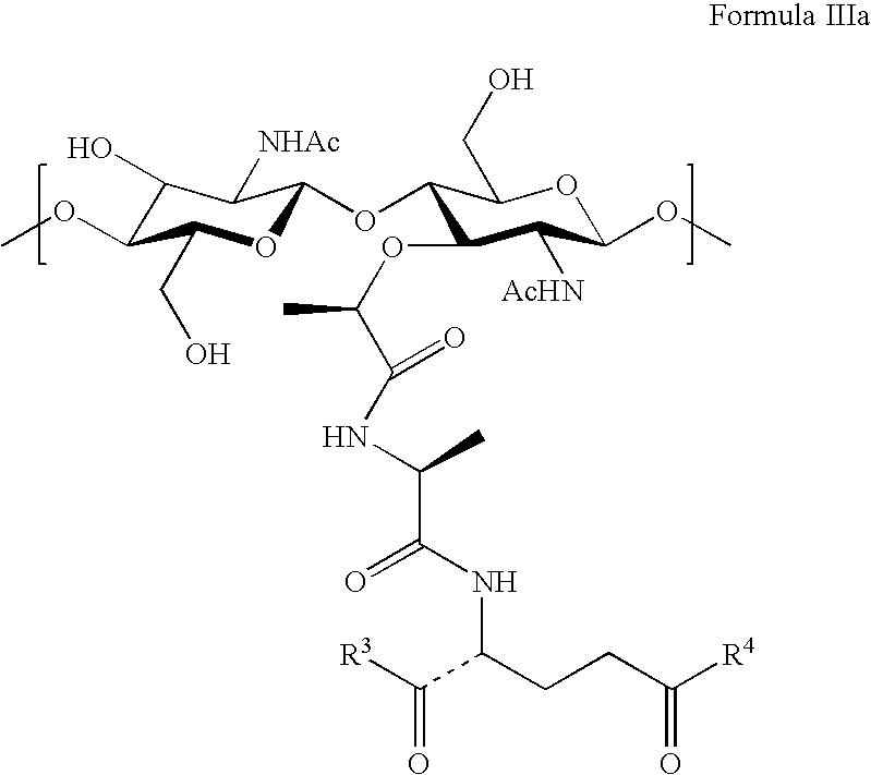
C1(O)C(OC)C(CO)OC(OC2C(OC(C(NC(C)C(NC(CCC([R4])=O)C([R3])=O)=O)=O)C)C([AcHN])C(OC)OC2CO)C1[NHAc]
